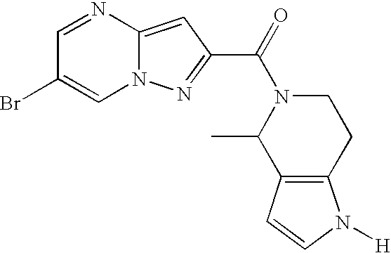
C1=NC2=CC(C(=O)N3C(C)C4=C(CC3)N([H])C=C4)=NN2C=C1Br
